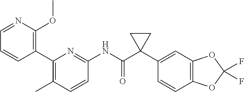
C1=NC(OC)=C(C2=C(C)C=CC(NC(C3(C4=CC5=C(C=C4)OC(F)(F)O5)CC3)=O)=N2)C=C1
